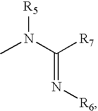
[R7]C(N(C)[R5])=N[R6]
